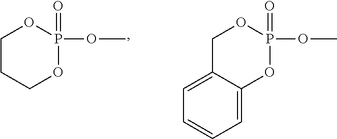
C1CCOP(=O)(OC)O1.C1C2=CC=CC=C2OP(=O)(OC)O1
